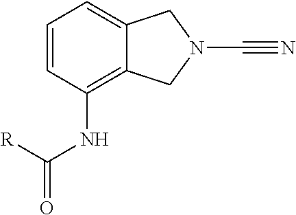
C(NC1=C2C(=CC=C1)CN(C#N)C2)([R])=O
